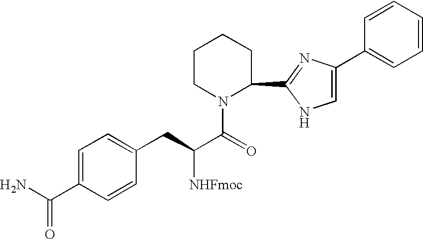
C1=C(C(N)=O)C=CC(CC(C(=O)N2C(C3=NC(C4=CC=CC=C4)=CN3)CCCC2)[NHFmoc])=C1
